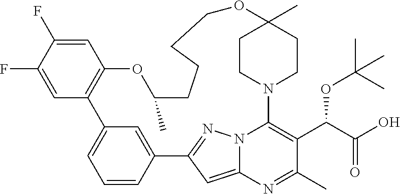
C1=C(F)C(F)=CC2=C1OC(C)CCCCOC1(C)CCN(C3=C(C(C(=O)O)OC(C)(C)C)C(C)=NC4=CC(=NN43)C3=CC2=CC=C3)CC1
